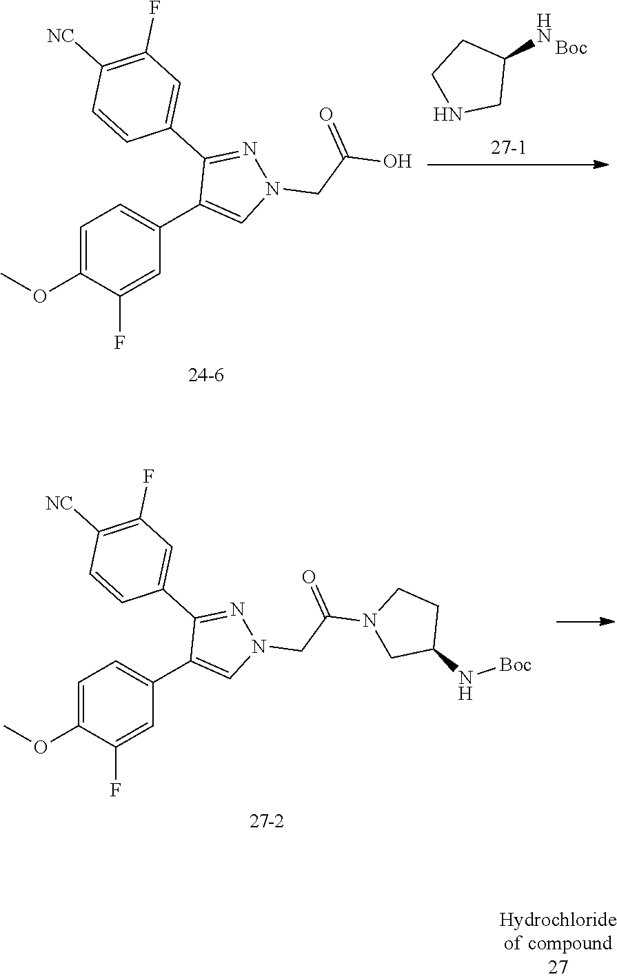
C1=C(OC)C(F)=CC(C2=CN(CC(=O)O)N=C2C2=CC(F)=C([NC])C=C2)=C1.NC1CCNC1.C1=C(OC)C(F)=CC(C2=CN(CC(=O)N3CC(N[Boc])CC3)N=C2C2=CC(F)=C([NC])C=C2)=C1
